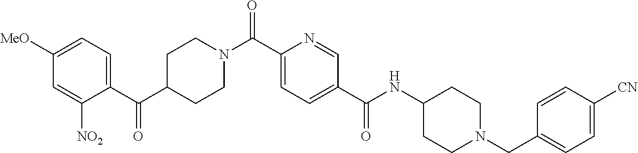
C(C1=CC=C(C(NC2CCN(CC3=CC=C([CN])C=C3)CC2)=O)C=N1)(=O)N1CCC(C(C2=CC=C([MeO])C=C2[NO2])=O)CC1
